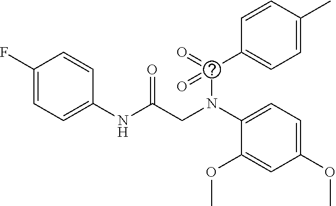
C1(F)=CC=C(NC(CN(C(C2=CC=C(C)C=C2)(=O)=O)C2=CC=C(OC)C=C2OC)=O)C=C1
